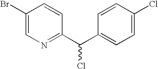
C1=CC(C(C2=CC=C(Cl)C=C2)Cl)=NC=C1Br
